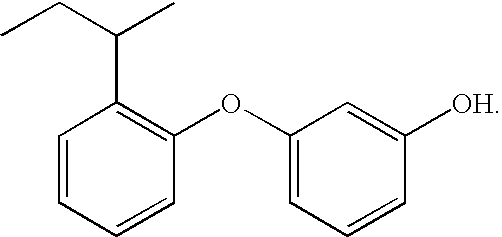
C1=CC=CC(OC2=CC=CC([OH])=C2)=C1C(CC)C
